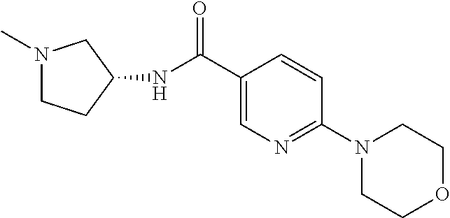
N1(C)CCC(NC(C2=CN=C(N3CCOCC3)C=C2)=O)C1
